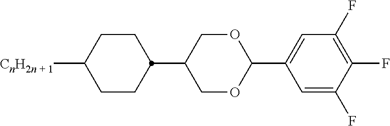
C1CC(C2COC(C3=CC(F)=C(F)C(F)=C3)OC2)CCC1[CnH2n + 1]
